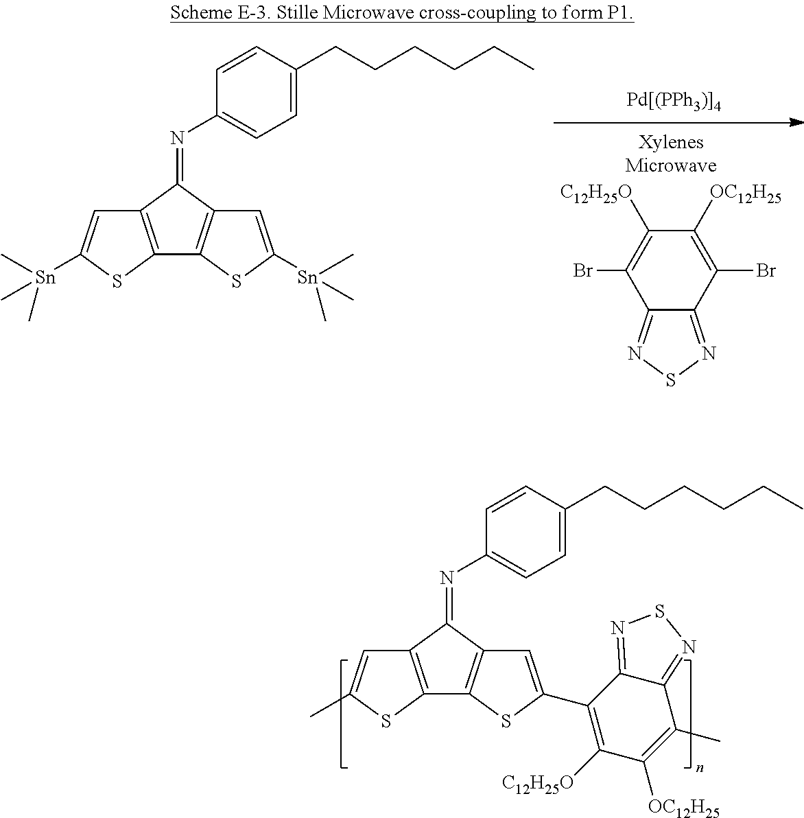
C12=NSN=C1C(Br)=C([OC12H25])C([C12H25O])=C2Br.C12=C(C(=NC3=CC=C(CCCCCC)C=C3)C3=C1SC([Sn](C)(C)C)=C3)C=C([Sn](C)(C)C)S2.C12=C(C(=NC3=CC=C(CCCCCC)C=C3)C3=C1SC(C1=C([C12H25O])C([OC12H25])=C(C)C4=NSN=C41)=C3)C=C(C)S2
